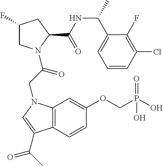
C1(C(NC(=O)C2N(C(CN3C4=C(C=CC(OCP(O)(=O)O)=C4)C(C(C)=O)=C3)=O)CC(F)C2)C)=CC=CC(Cl)=C1F
